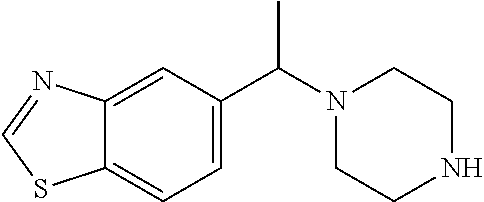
C1=C2C(=CC=C1C(N1CCNCC1)C)SC=N2
